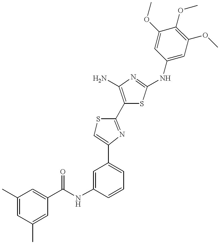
C(NC1=CC(C2=CSC(C3=C(N)N=C(NC4=CC(OC)=C(OC)C(OC)=C4)S3)=N2)=CC=C1)(=O)C1=CC(C)=CC(C)=C1
